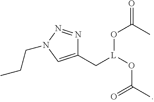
C1(C[L](OC(C)=O)OC(=O)C)=CN(CCC)N=N1
